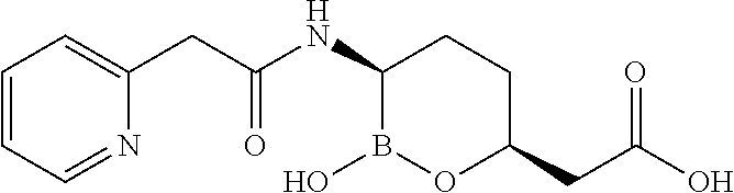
C1(CC(NC2B(O)OC(CC(O)=O)CC2)=O)=CC=CC=N1
